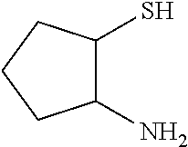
C1(N)C(S)CCC1
